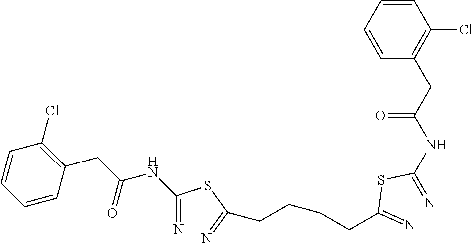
C(=N)(SC(=N)CCCCC(=N)SC(=N)NC(CC1=C(Cl)C=CC=C1)=O)NC(CC1=C(Cl)C=CC=C1)=O
